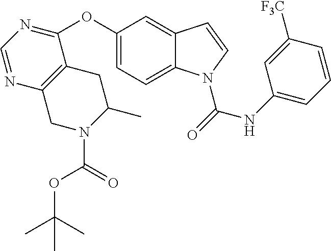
C1=C2C(=CC(OC3=NC=NC4=C3CC(C)N(C(OC(C)(C)C)=O)C4)=C1)C=CN2C(NC1=CC=CC([F3C])=C1)=O
